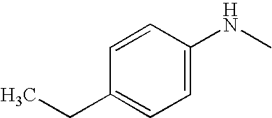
C1=CC(CC)=CC=C1NC
